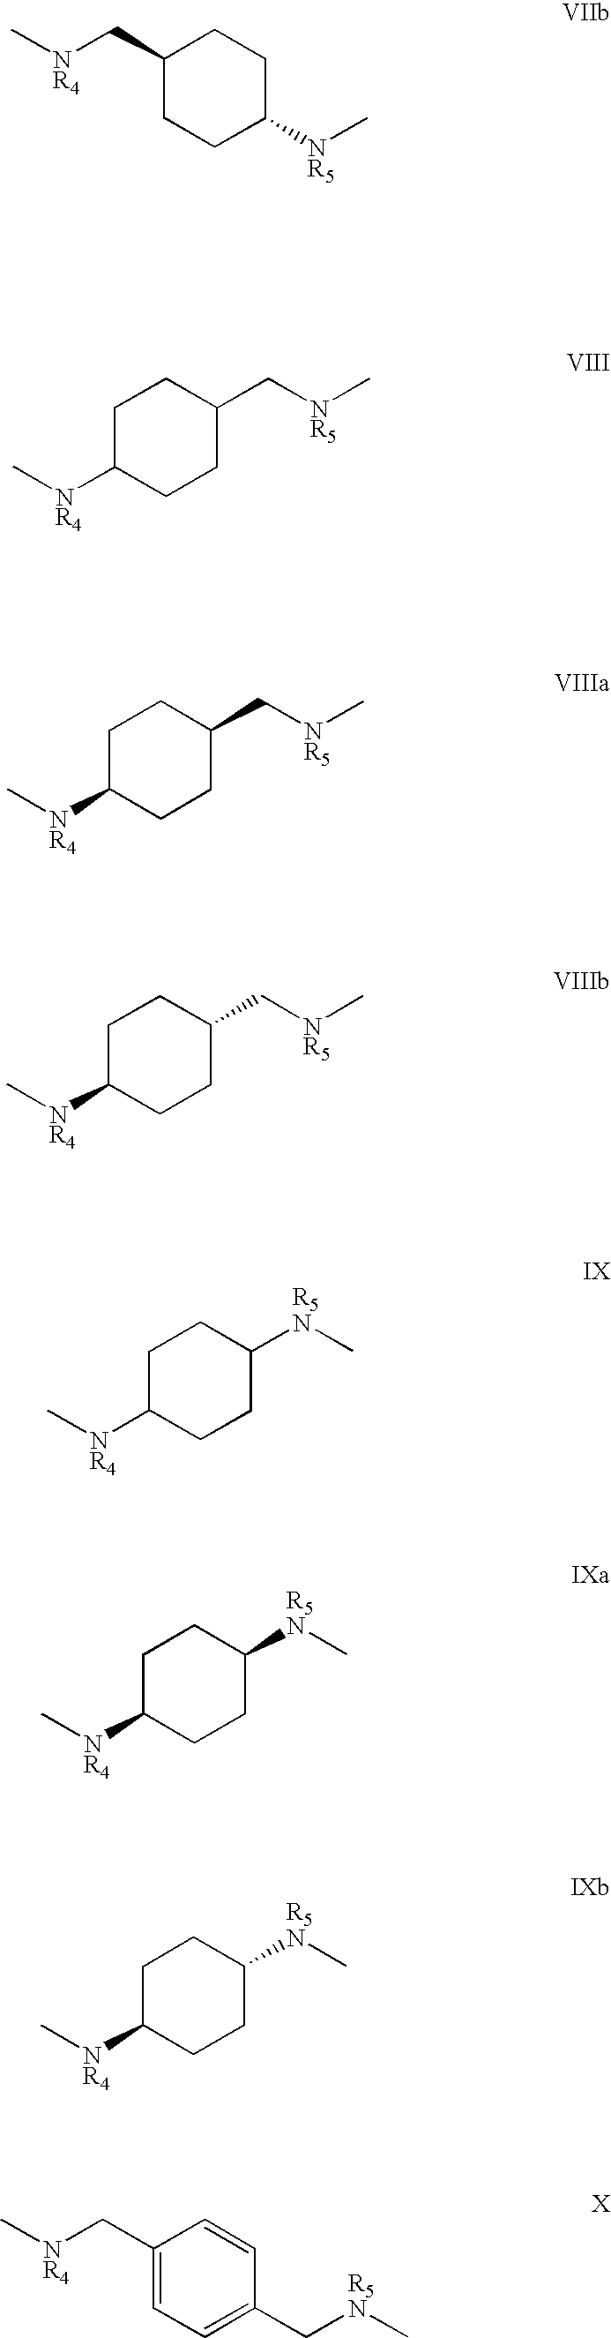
C1(C[NR4]C)CCC([NR5]C)CC1.C1C([NR4]C)CCC(C[NR5]C)C1.C1C([NR4]C)CCC(C[NR5]C)C1.C1C([NR4]C)CCC(C[NR5]C)C1.C1C([NR4]C)CCC([R5N]C)C1.C1C([NR4]C)CCC([R5N]C)C1.C1C([NR4]C)CCC([R5N]C)C1.C1(C[NR4]C)=CC=C(C[R5N]C)C=C1
